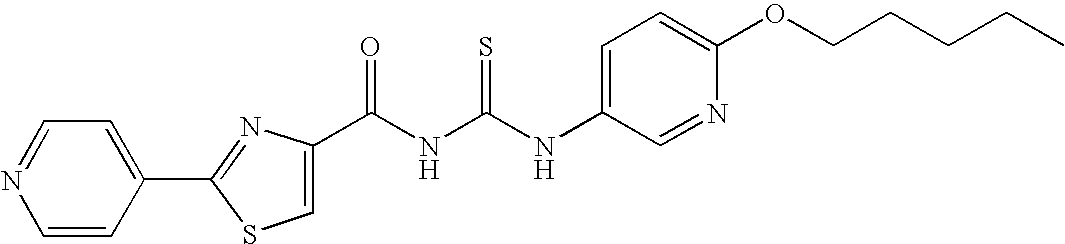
N(C(NC(=O)C1=CSC(C2=CC=NC=C2)=N1)=S)C1=CC=C(OCCCCC)N=C1
